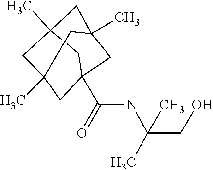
N(C(=O)C12CC3(C)CC(C)(CC(C)(C1)C3)C2)C(CO)(C)C
